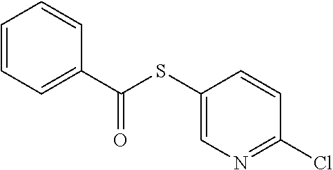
C1=CC=C(C(SC2=CN=C(Cl)C=C2)=O)C=C1
